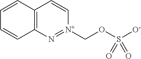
C12=C(N=[N+](COS([O-])(=O)=O)C=C1)C=CC=C2
